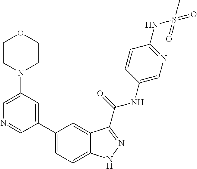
C1(N2CCOCC2)=CN=CC(C2=CC=C3C(=C2)C(C(NC2=CN=C(NS(C)(=O)=O)C=C2)=O)=NN3)=C1
